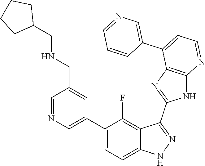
C1=NC=C(C2=CC=C3C(=C2F)C(C2=NC4=C(N2)N=CC=C4C2=CN=CC=C2)=NN3)C=C1CNCC1CCCC1
